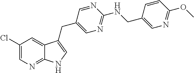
C1=C(CNC2=NC=C(CC3=CNC4=NC=C(Cl)C=C43)C=N2)C=CC(OC)=N1
